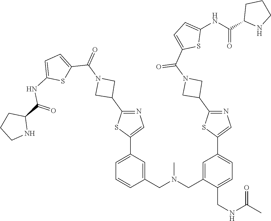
C1(CN(CC2=CC(C3=CN=C(C4CN(C(C5=CC=C(NC(C6NCCC6)=O)S5)=O)C4)S3)=CC=C2CNC(C)=O)C)=CC(C2=CN=C(C3CN(C(=O)C4=CC=C(NC(C5CCCN5)=O)S4)C3)S2)=CC=C1
